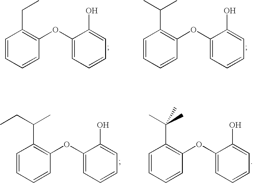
C1=CC=CC(OC2=CC=CC=C2O)=C1CC.C1=CC=CC(OC2=CC=CC=C2O)=C1C(C)C.C1=CC=CC(OC2=CC=CC=C2O)=C1C(C)CC.C1=CC=CC(OC2=CC=CC=C2O)=C1C(C)(C)C
